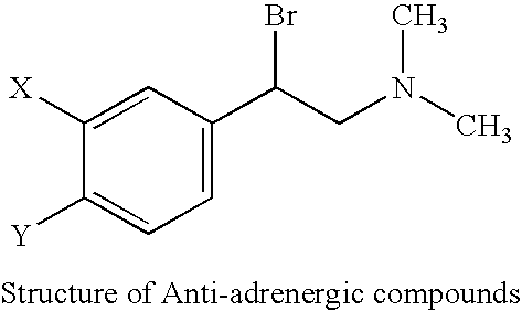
C1([X])=CC(C(CN(C)C)Br)=CC=C1[Y]
